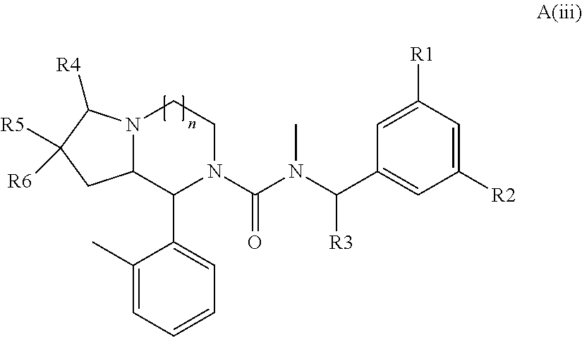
C1=C([R1])C=C([R2])C=C1C(N(C(N1C(C2=CC=CC=C2C)C2N(CC1)C([R4])C([R5])([R6])C2)=O)C)[R3]
